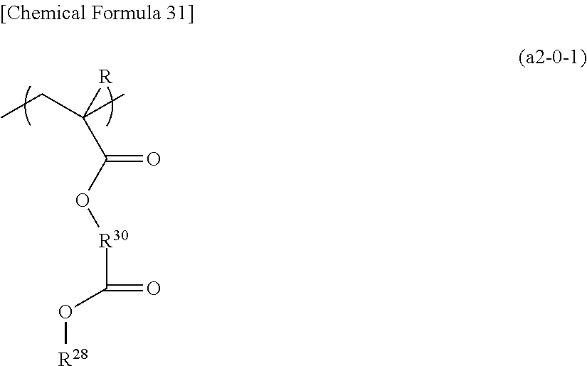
CCC(C)([R])C(O[R30]C(=O)O[R28])=O
